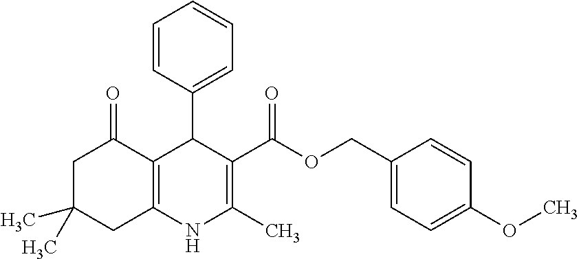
C1=CC(C2C(C(OCC3=CC=C(OC)C=C3)=O)=C(C)NC3=C2C(=O)CC(C)(C)C3)=CC=C1
